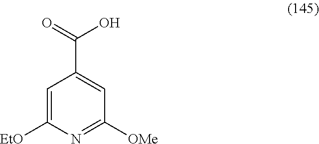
C1=C([EtO])N=C([OMe])C=C1C(=O)O
